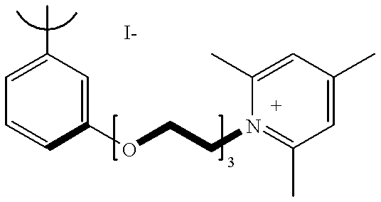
C1=C(C)C=C(OCCN2=C(C)C=C(C)C=C2C)C=C1
